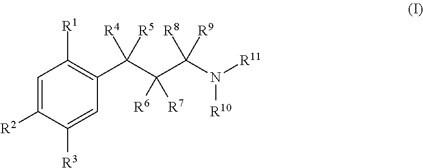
C1=C([R2])C([R3])=CC(C(C(C(N([R11])[R10])([R8])[R9])([R6])[R7])([R4])[R5])=C1[R1]
